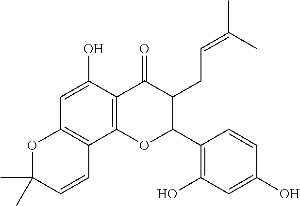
C12=C(C(O)=CC3=C1C=CC(C)(C)O3)C(=O)C(CC=C(C)C)C(C1=C(O)C=C(O)C=C1)O2
